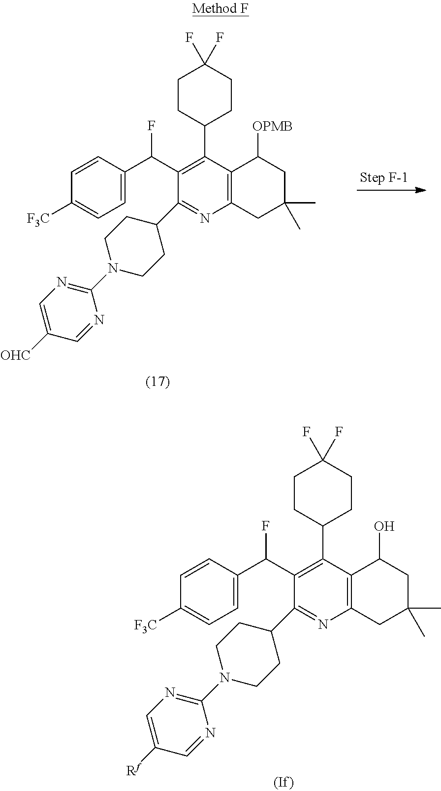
C1CC(C2=C(C(C3=CC=C([F3C])C=C3)F)C(C3CCN(C4=NC=C([OHC])C=N4)CC3)=NC3=C2C([OPMB])CC(C)(C)C3)CCC1(F)F.C1CC(C2=C(C(C3=CC=C([F3C])C=C3)F)C(C3CCN(C4=NC=C([Rf])C=N4)CC3)=NC3=C2C(O)CC(C)(C)C3)CCC1(F)F
